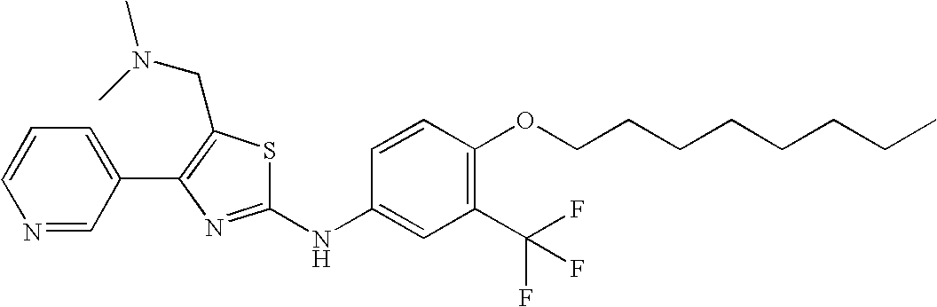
C1=CC=C(C2=C(CN(C)C)SC(NC3=CC(C(F)(F)F)=C(OCCCCCCCC)C=C3)=N2)C=N1
